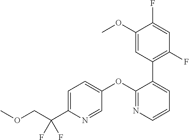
C1=C(C(COC)(F)F)N=CC(OC2=NC=CC=C2C2=C(F)C=C(F)C(OC)=C2)=C1
